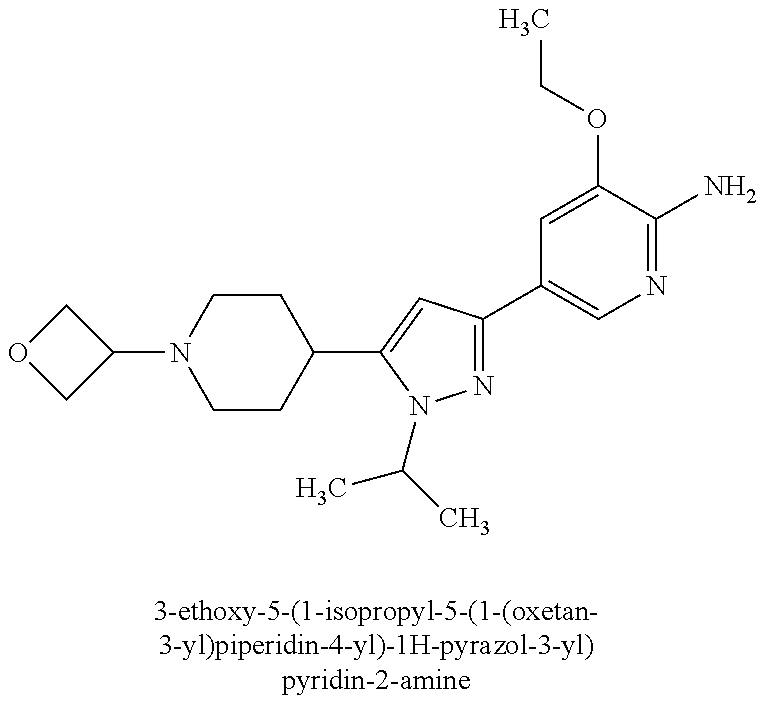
C1OCC1N1CCC(C2=CC(C3=CN=C(N)C(OCC)=C3)=NN2C(C)C)CC1
